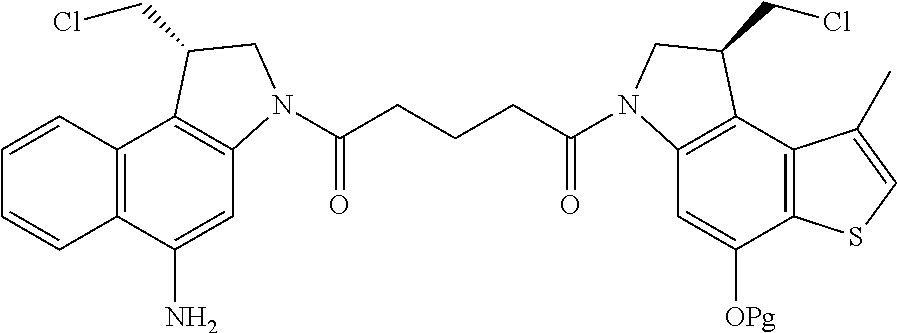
C12=C(C(N)=CC3=C1C(CCl)CN3C(CCCC(=O)N1C3=C(C4=C(C([OPg])=C3)SC=C4C)C(CCl)C1)=O)C=CC=C2
